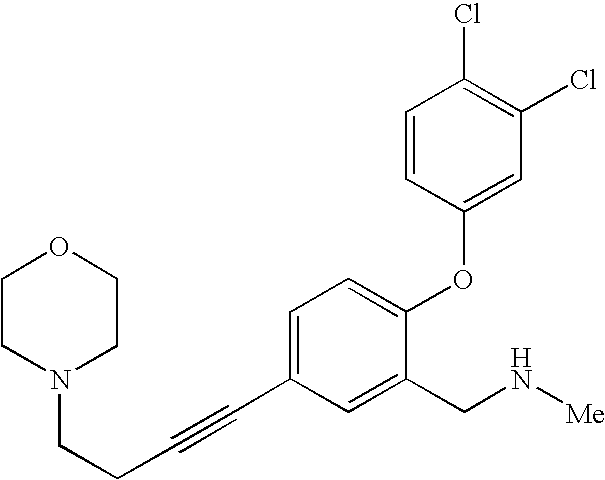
C1=C(C#CCCN2CCOCC2)C=C(CN[Me])C(OC2=CC(Cl)=C(Cl)C=C2)=C1
